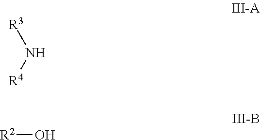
N([R3])[R4].[R2]O
